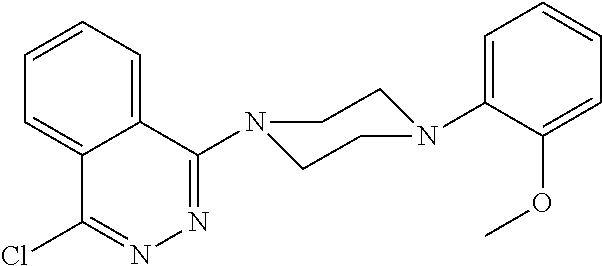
C1=C(OC)C(N2CCN(C3=NN=C(Cl)C4=CC=CC=C34)CC2)=CC=C1
